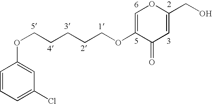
C1=CC=C(Cl)C=C1OCCCCCOC1=COC(CO)=CC1=O
